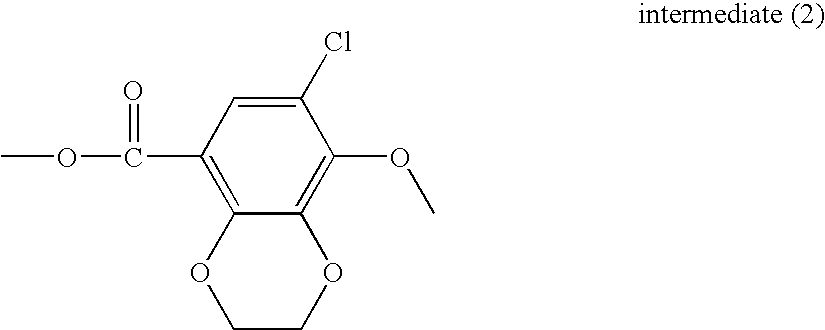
C1(Cl)=CC(C(=O)OC)=C2C(=C1OC)OCCO2
